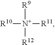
[R10][N+]([R9])([R12])[R11]
